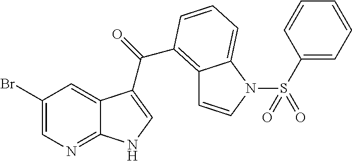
BrC1=CN=C2C(=C1)C(C(=O)C1=C3C=CN(S(C4=CC=CC=C4)(=O)=O)C3=CC=C1)=CN2
